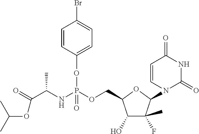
C1(O)C(F)(C)C(N2C(=O)NC(=O)C=C2)OC1COP(NC(C(=O)OC(C)C)C)(OC1=CC=C(Br)C=C1)=O
